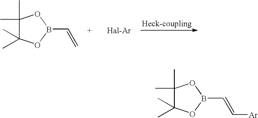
C1(C)(C)C(C)(C)OB(C=C)O1.C1(C)(C)C(C)(C)OB(C=C[Ar])O1
